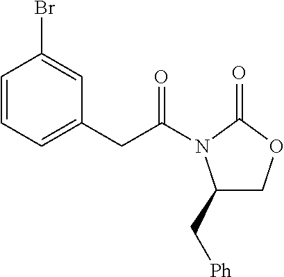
C1=CC=C(CC(=O)N2C(C[Ph])COC2=O)C=C1Br
